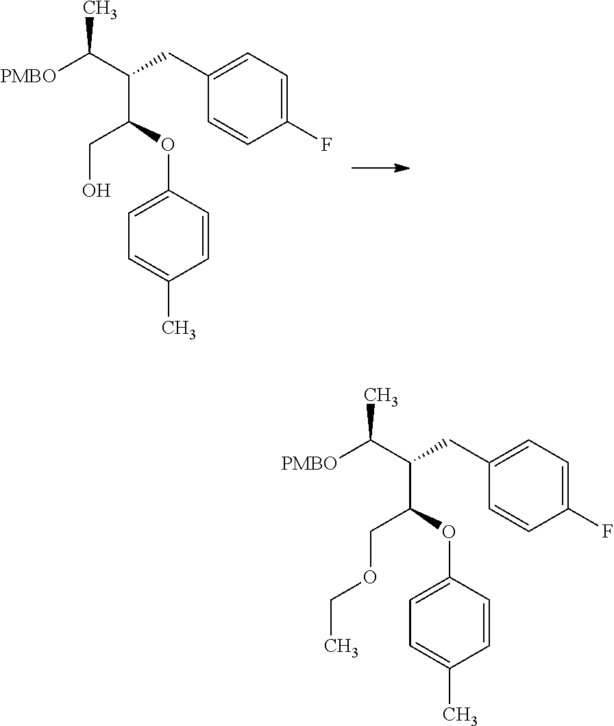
CC(C(C(OC1=CC=C(C)C=C1)CO)CC1=CC=C(F)C=C1)[PMBO].CC(C(C(OC1=CC=C(C)C=C1)COCC)CC1=CC=C(F)C=C1)[PMBO]
